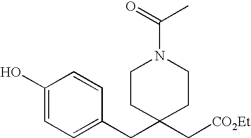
C1=C(CC2(C[CO2Et])CCN(C(=O)C)CC2)C=CC(O)=C1
